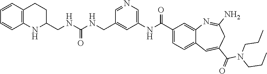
C12=C(NC(CNC(NCC3=CC(NC(C4=CC=C5C(=C4)N=C(N)CC(C(=O)N(CCC)CCC)=C5)=O)=CN=C3)=O)CC1)C=CC=C2
